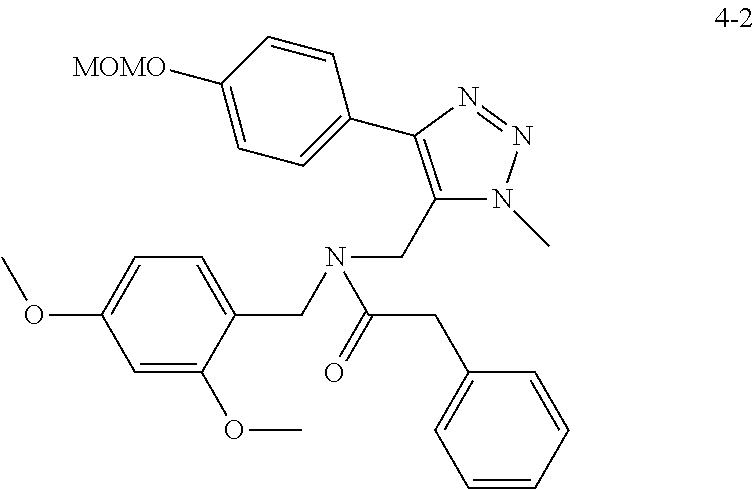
C(C1=C(C2=CC=C([MOMO])C=C2)N=NN1C)N(CC1=CC=C(OC)C=C1OC)C(=O)CC1=CC=CC=C1
